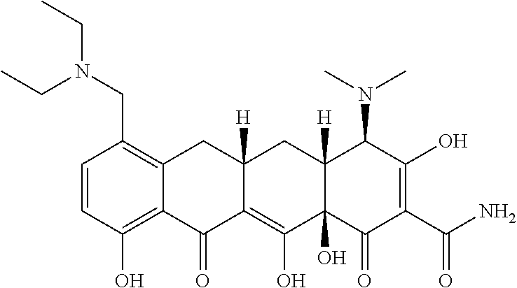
C1=CC(O)=C2C(=C1CN(CC)CC)CC1([H])C(=C(O)C3(O)C([H])(C1)C(N(C)C)C(O)=C(C(N)=O)C3=O)C2=O
